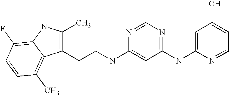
C1(NC2=NC=NC(NCCC3=C(C)NC4=C(F)C=CC(C)=C34)=C2)=CC(O)=CC=N1
